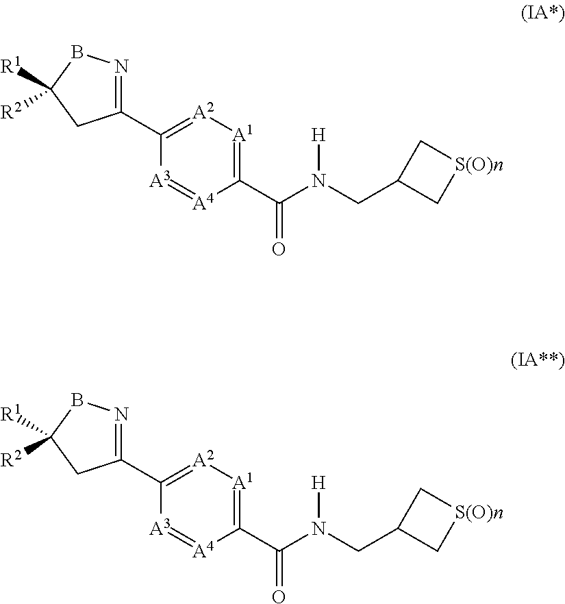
C1(C(N(CC2C[S(O)n]C2)[H])=O)=[A1][A2]=C(C2=NBC([R1])([R2])C2)[A3]=[A4]1.C1(C(N(CC2C[S(O)n]C2)[H])=O)=[A1][A2]=C(C2=NBC([R1])([R2])C2)[A3]=[A4]1
